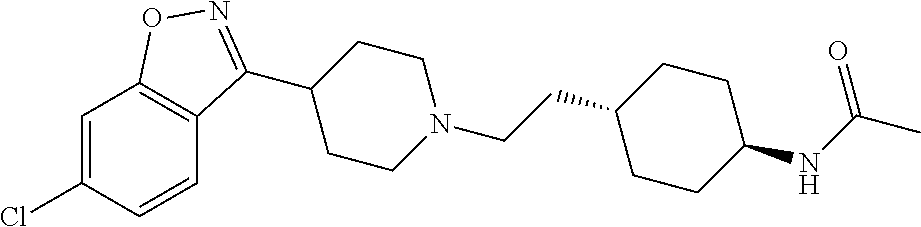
C1=C(Cl)C=CC2=C1ON=C2C1CCN(CCC2CCC(NC(C)=O)CC2)CC1
